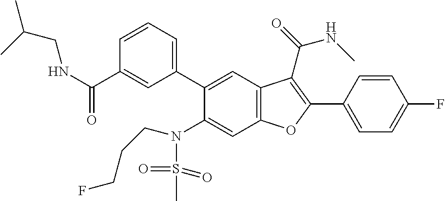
C1=CC(C2=C(C(=O)NC)C3=C(C=C(N(S(=O)(=O)C)CCCF)C(C4=CC=CC(C(NCC(C)C)=O)=C4)=C3)O2)=CC=C1F
